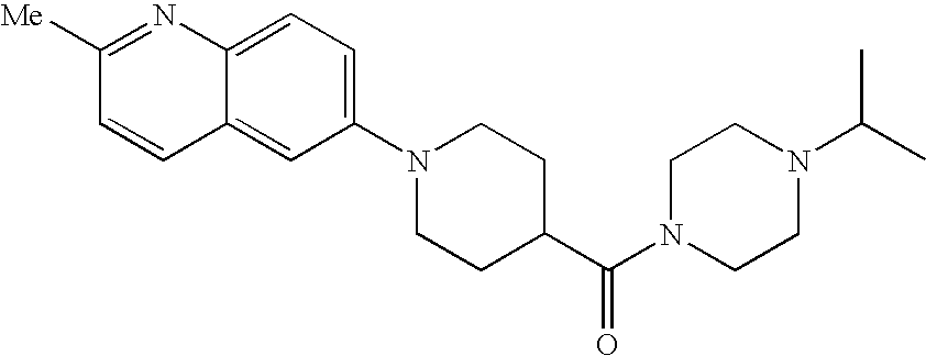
C12=CC=C(N3CCC(C(N4CCN(C(C)C)CC4)=O)CC3)C=C1C=CC([Me])=N2
